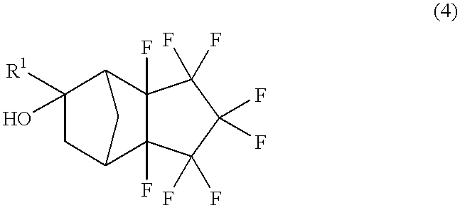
C1([R1])(O)CC2C3(F)C(F)(C1C2)C(F)(F)C(F)(F)C3(F)F
